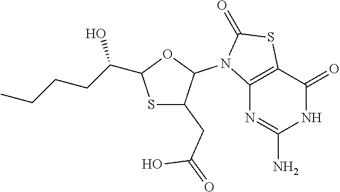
S1C(CC(=O)O)C(N2C3=C(SC2=O)C(=O)NC(N)=N3)OC1C(CCCC)O
